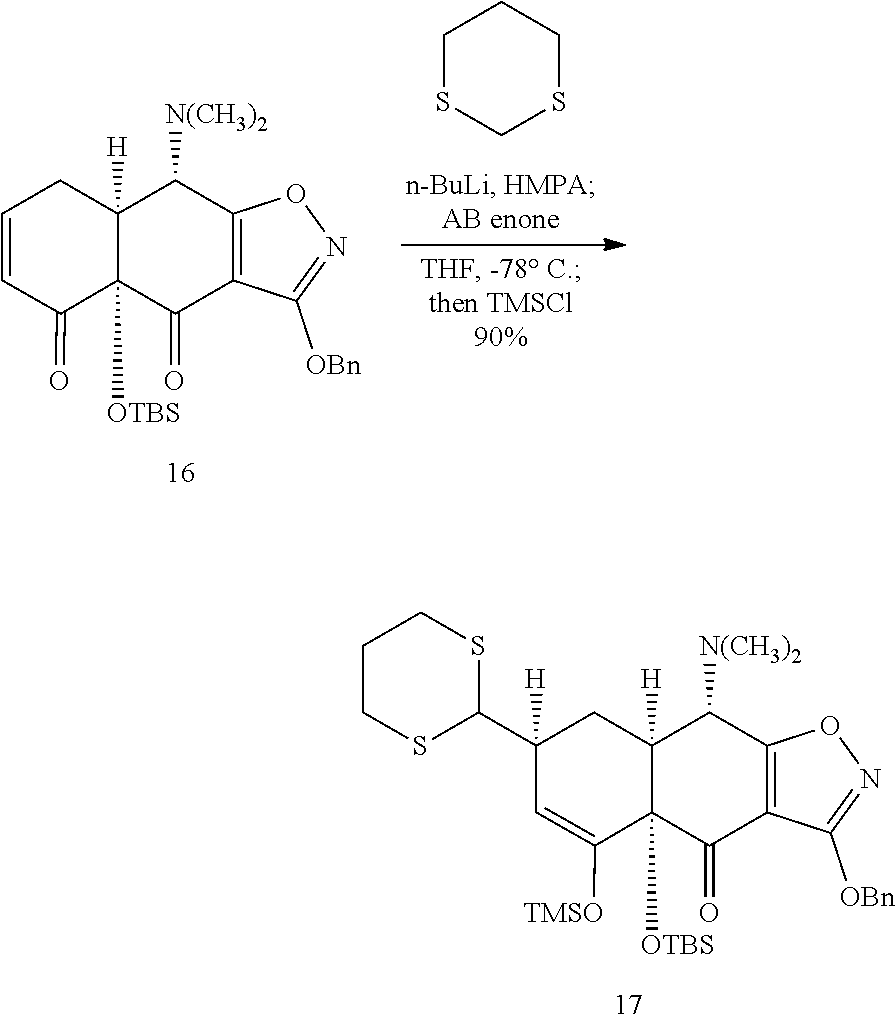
C1=C([TMSO])C2([OTBS])C([H])(CC1(C1SCCCS1)[H])C([N(CH3)2])C1=C(C2=O)C([OBn])=NO1.C1=CCC2([H])C([OTBS])(C1=O)C(=O)C1=C(C2[N(CH3)2])ON=C1[OBn].C1SCSCC1
